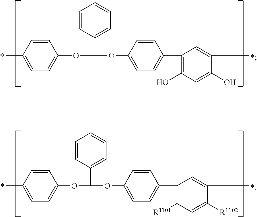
C1=CC(C)=CC=C1OC(OC1=CC=C(C2=C([R1101])C=C([R1102])C(C)=C2)C=C1)C1=CC=CC=C1.C1=CC(C)=CC=C1OC(OC1=CC=C(C2=C(O)C=C(O)C(C)=C2)C=C1)C1=CC=CC=C1
